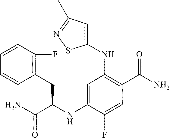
C1(NC(CC2=C(F)C=CC=C2)C(N)=O)=CC(NC2=CC(C)=NS2)=C(C(=O)N)C=C1F
